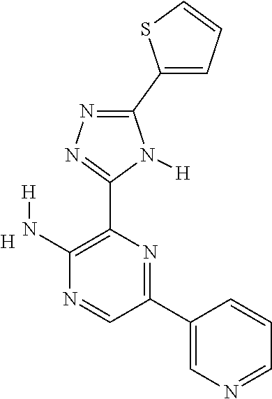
[H].C1(C2=NC(C3=NN=C(C4=CC=CS4)N3[H])=C(N[H])N=C2)=CN=CC=C1
